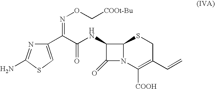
C1(C(C(=O)NC2C(=O)N3C2SCC(C=C)=C3[COOH])=NOC[COOt-Bu])=CSC(N)=N1
